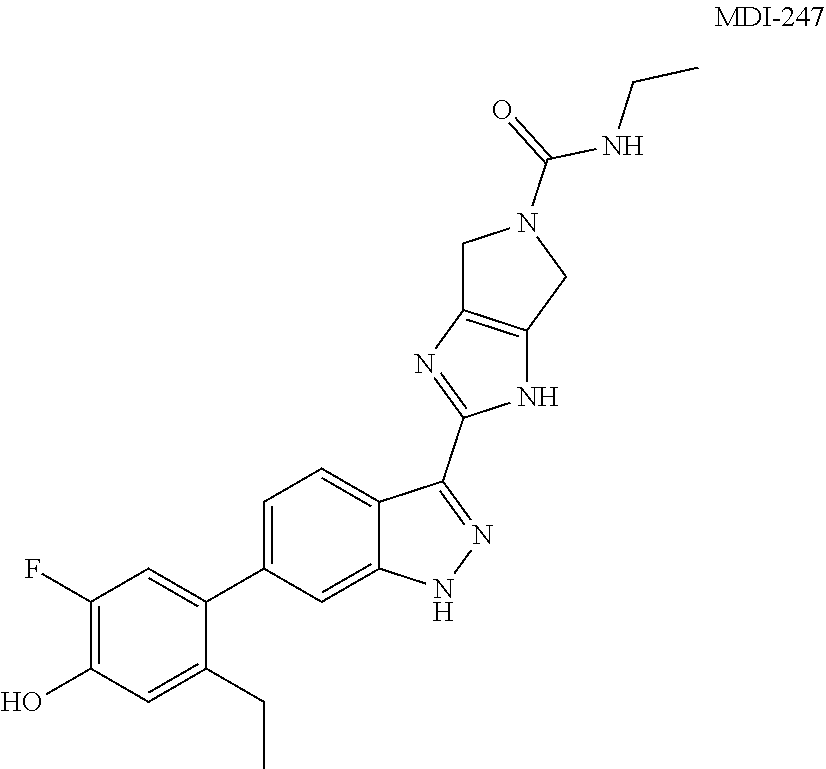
C1(F)=C(O)C=C(CC)C(C2=CC=C3C(=C2)NN=C3C2=NC3=C(N2)CN(C(=O)NCC)C3)=C1
